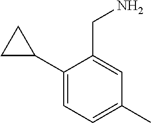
C1(C2CC2)=CC=C(C)C=C1CN
